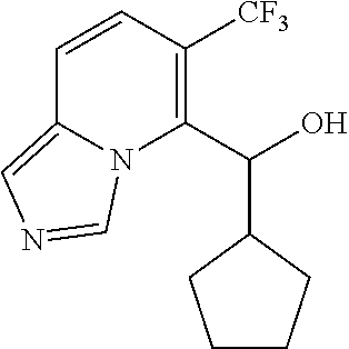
C1=CC([CF3])=C(C(O)C2CCCC2)N2C1=CN=C2
